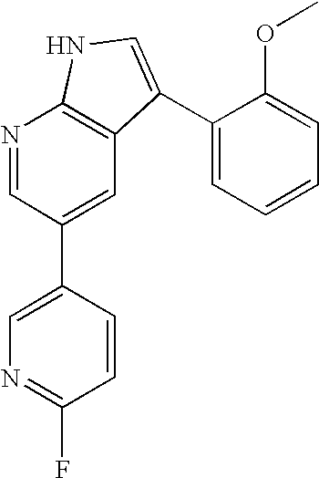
N1=CC(C2=CN=C(F)C=C2)=CC2=C1NC=C2C1=CC=CC=C1OC
